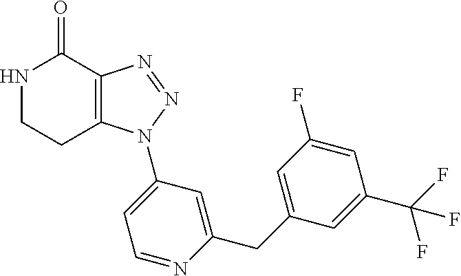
C12=C(N=NN1C1=CC=NC(CC3=CC(F)=CC(C(F)(F)F)=C3)=C1)C(=O)NCC2
